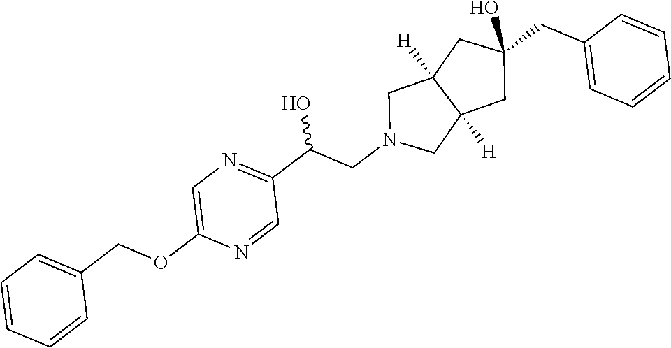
C1(CC2=CC=CC=C2)(O)CC2([H])C([H])(CN(CC(C3=NC=C(OCC4=CC=CC=C4)N=C3)O)C2)C1
